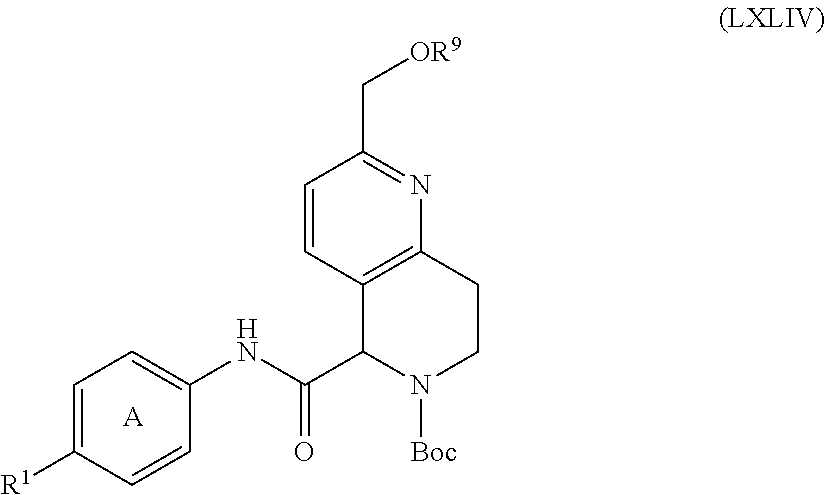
C1=CC2=C(N=C1C[OR9])CCN([Boc])C2C(NC1=CC=C([R1])C=C1)=O.[A]
